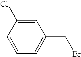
ClC1=CC(CBr)=CC=C1
